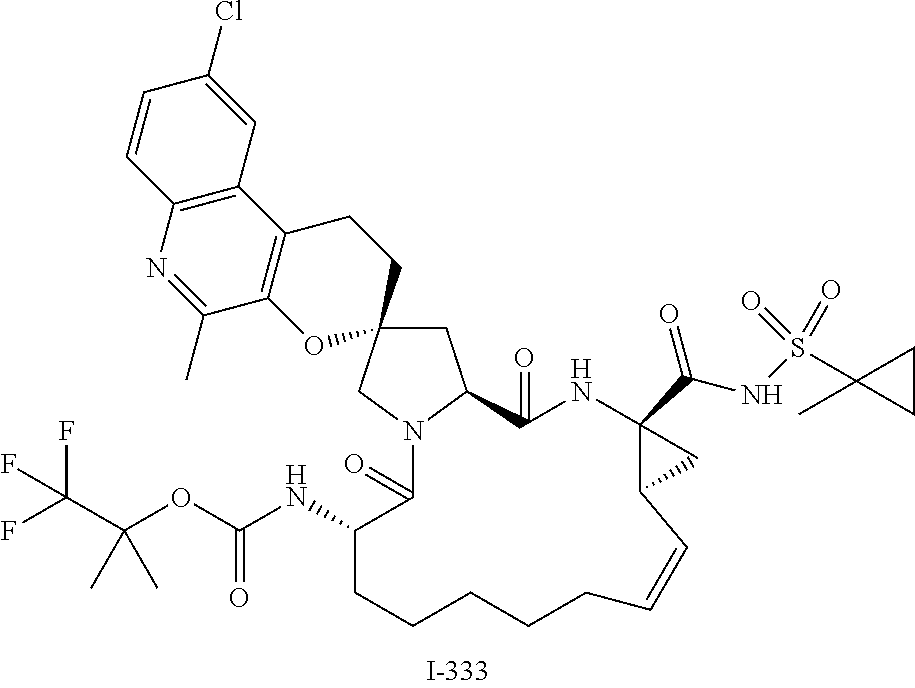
C1C2(CN3C1C(=O)NC1(C(NS(C4(C)CC4)(=O)=O)=O)C(C=CCCCCCC(NC(OC(C(F)(F)F)(C)C)=O)C3=O)C1)CCC1=C(O2)C(C)=NC2=C1C=C(Cl)C=C2
